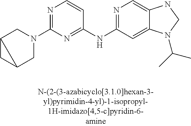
C12CC1CN(C1=NC=CC(NC3=NC=C4C(=C3)N(C(C)C)CN4)=N1)C2
